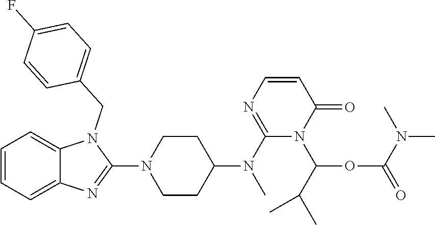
C1=CC=C2C(=C1)N(CC1=CC=C(F)C=C1)C(N1CCC(N(C)C3=NC=CC(=O)N3C(OC(=O)N(C)C)C(C)C)CC1)=N2
